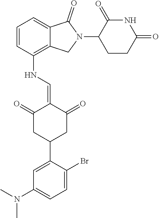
C1=CC(NC=C2C(=O)CC(C3=CC(N(C)C)=CC=C3Br)CC2=O)=C2C(=C1)C(=O)N(C1CCC(=O)NC1=O)C2
